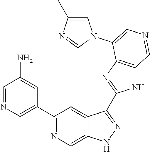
C1(C2=CN=CC(N)=C2)=NC=C2C(=C1)C(C1=NC3=C(N1)C=NC=C3N1C=C(C)N=C1)=NN2
